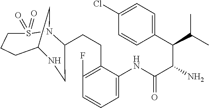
C(CC1=C(F)C=CC=C1NC(C(C(C1=CC=C(Cl)C=C1)C(C)C)N)=O)C1N2S(=O)(=O)CCCC(C2)NC1
